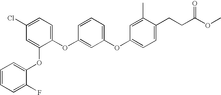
C1=C(OC2=CC=CC=C2F)C(OC2=CC(OC3=CC=C(CCC(OC)=O)C(C)=C3)=CC=C2)=CC=C1Cl
